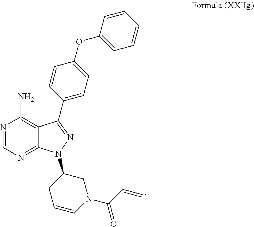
N1=CN=C2C(=C1N)C(C1=CC=C(OC3=CC=CC=C3)C=C1)=NN2C1CC=CN(C(C=C)=O)C1
